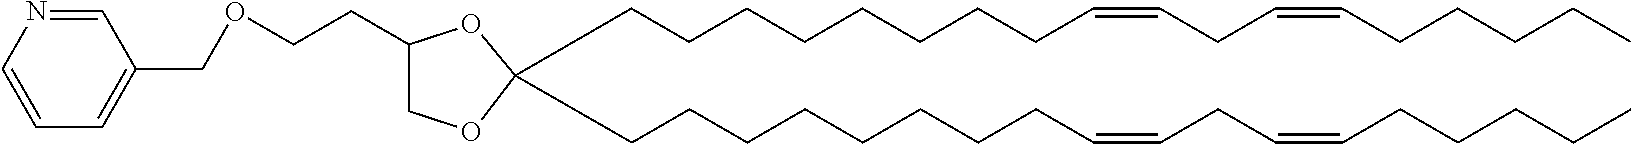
C1OC(CCCCCCCCC=CCC=CCCCCC)(CCCCCCCCC=CCC=CCCCCC)OC1CCOCC1=CC=CN=C1
